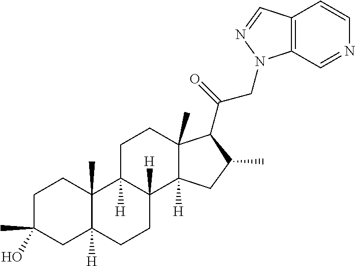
C1C(C)(O)CC2([H])C(C)(C1)C1([H])C([H])(CC2)C2([H])C(C)(CC1)C(C(CN1C3=C(C=N1)C=CN=C3)=O)C(C)C2
